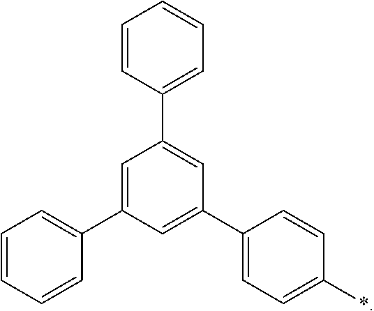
C1=CC(C2=CC(C3=CC=C(*)C=C3)=CC(C3=CC=CC=C3)=C2)=CC=C1
